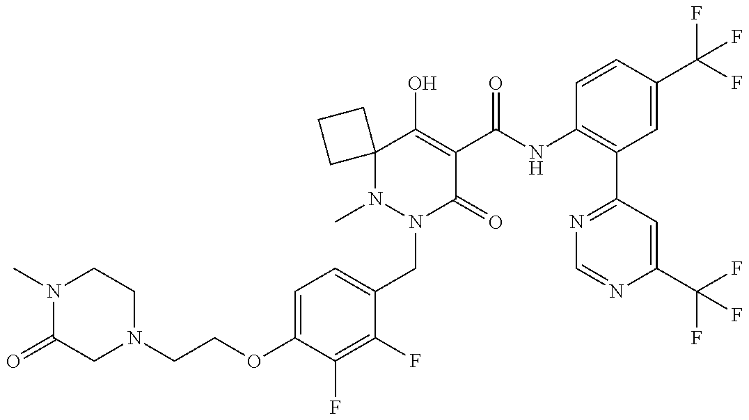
N1(C)N(CC2=CC=C(OCCN3CCN(C)C(=O)C3)C(F)=C2F)C(=O)C(C(NC2=C(C3=NC=NC(C(F)(F)F)=C3)C=C(C(F)(F)F)C=C2)=O)=C(O)C12CCC2
